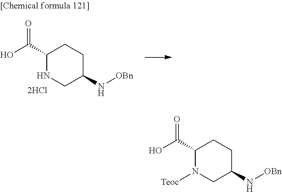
C1(C(=O)O)N([Teoc])CC(N[OBn])CC1.C1(C(=O)O)NCC(N[OBn])CC1
